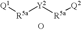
[Q1][R5a][Y2][R5a][Q2].O
